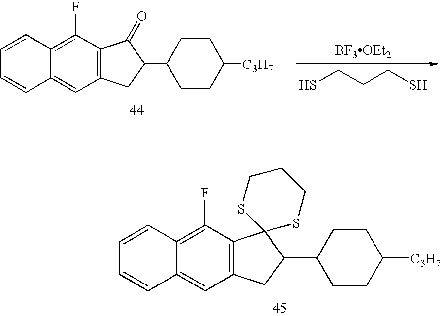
C(S)CCS.[BF3OEt2].C1=C2C(=C(F)C3=C1CC(C1CCC([C3H7])CC1)C3=O)C=CC=C2.C1=C2C(=C(F)C3=C1CC(C1CCC([C3H7])CC1)C31SCCCS1)C=CC=C2
